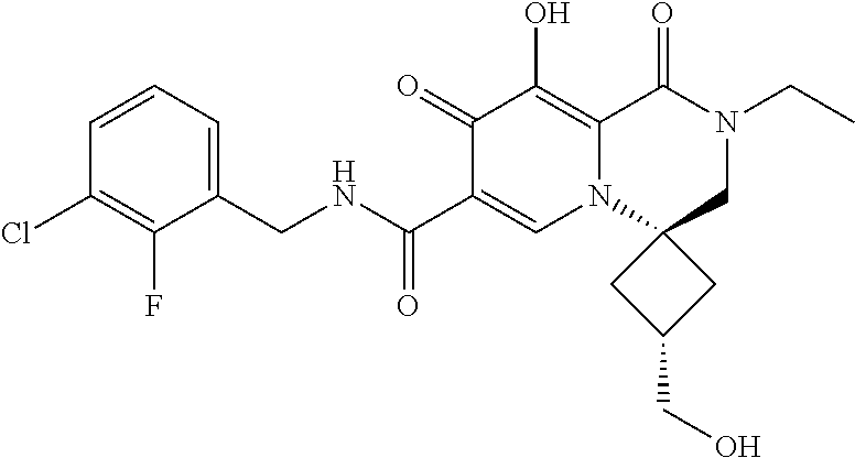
C1(CNC(=O)C2=CN3C(=C(O)C2=O)C(=O)N(CC)CC32CC(CO)C2)=CC=CC(Cl)=C1F
